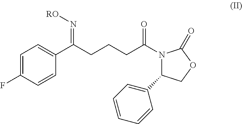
C1=C(F)C=CC(C(CCCC(N2C(C3=CC=CC=C3)COC2=O)=O)=N[RO])=C1
